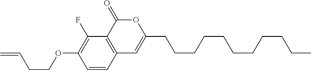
C1=CC2=C(C(F)=C1OCCC=C)C(=O)OC(CCCCCCCCCCC)=C2
